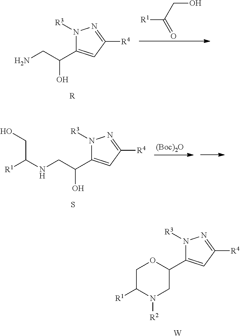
N1([R3])C(C(CN)O)=CC([R4])=N1.[R].[R1]C(CO)=O.N1([R3])C(C(CNC([R1])CO)O)=CC([R4])=N1.S.[(Boc)2O].C1C([R1])N([R2])CC(C2=CC([R4])=NN2[R3])O1.[W]
